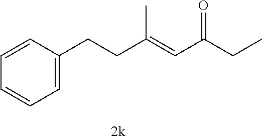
C(C(=CC(CC)=O)C)CC1=CC=CC=C1
